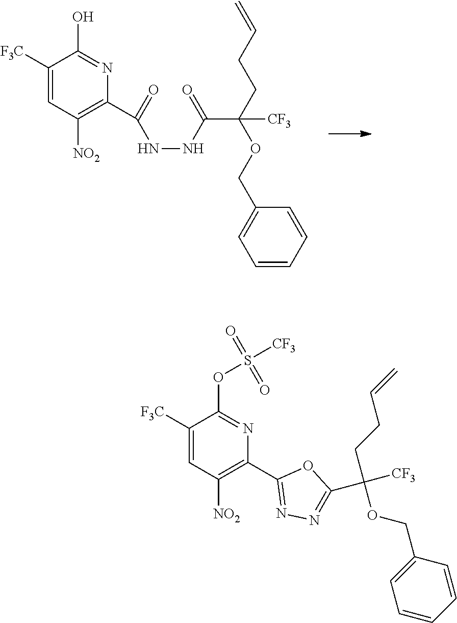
C1(C2=C([NO2])C=C([F3C])C(OS([CF3])(=O)=O)=N2)=NN=C(C([CF3])(CCC=C)OCC2=CC=CC=C2)O1.C1(C(=O)NNC(C(OCC2=CC=CC=C2)(CCC=C)[CF3])=O)=C([NO2])C=C([F3C])C(O)=N1
